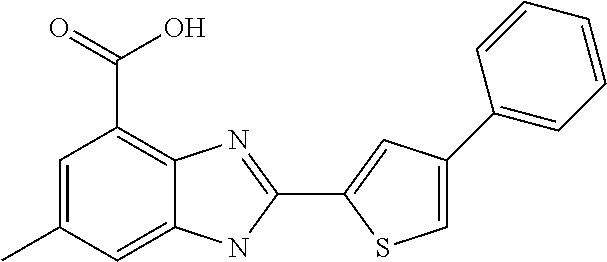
C1=C(C)C=C2C(=C1C(=O)O)N=C(C1=CC(C3=CC=CC=C3)=CS1)N2
